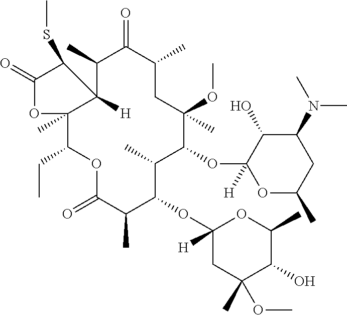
O1C(=O)C(C)C(OC2([H])CC(C)(OC)C(O)C(C)O2)C(C)C(OC2([H])OC(C)CC(N(C)C)C2O)C(OC)(C)CC(C)C(=O)C(C)C2([H])C(C)(C1CC)OC(=O)C2SC
